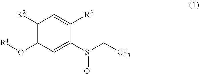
C1([R2])=C(O[R1])C=C(S(C[CF3])=O)C([R3])=C1
